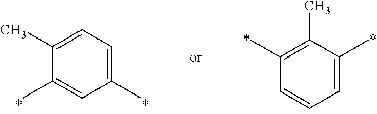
C1(C)=CC=C(C)C(C)=C1.C1(C)=CC=CC(C)=C1C
